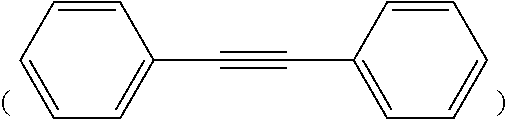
C1(C#CC2=CC=CC=C2)=CC=CC=C1
